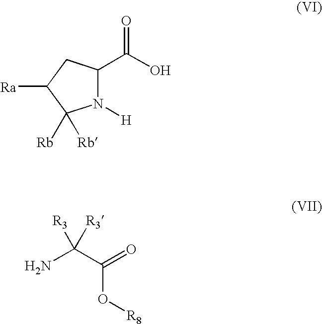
N1([H])C(C(O)=O)CC([Ra])C1([Rb])[Rb].NC(C(=O)O[R8])([R3])[R3]
